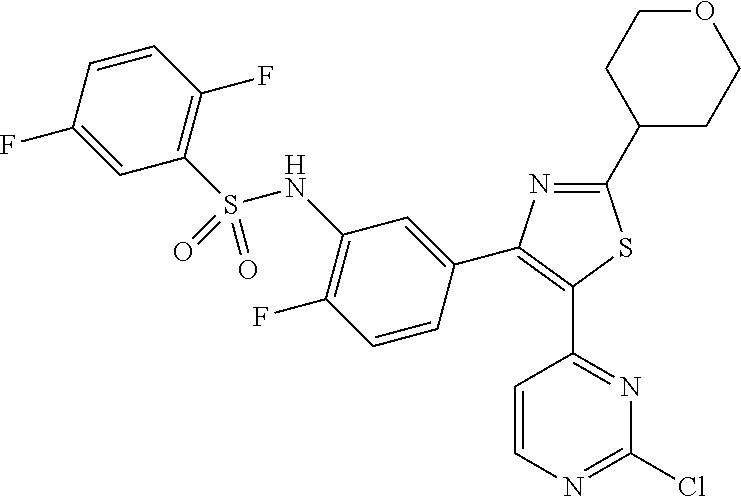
C1(C2=C(C3=NC(Cl)=NC=C3)SC(C3CCOCC3)=N2)=CC(NS(C2=C(F)C=CC(F)=C2)(=O)=O)=C(F)C=C1
